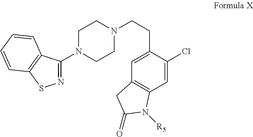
N1=C(N2CCN(CCC3=CC4=C(C=C3Cl)N([R5])C(=O)C4)CC2)C2=C(S1)C=CC=C2
